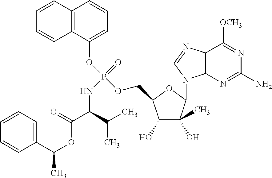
C1(O)C(C)(O)C(N2C3=C(N=C2)C([OCH3])=NC(N)=N3)OC1COP(OC1=CC=CC2=C1C=CC=C2)(=O)NC(C(OC(C1=CC=CC=C1)C)=O)C(C)C
